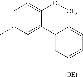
CC1=CC=C(O[CF3])C(C2=CC([OEt])=CC=C2)=C1
